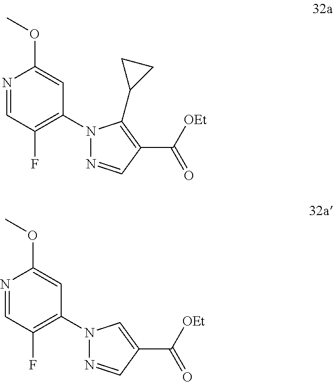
N1=CC(F)=C(N2N=CC(C(=O)[OEt])=C2C2CC2)C=C1OC.N1=CC(F)=C(N2N=CC(C(=O)[OEt])=C2)C=C1OC
